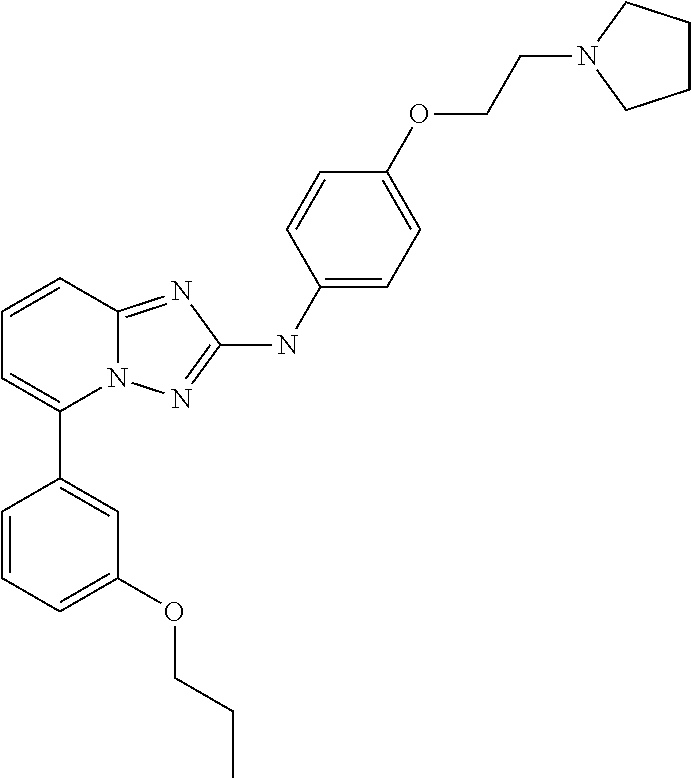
C1=CC2=NC(NC3=CC=C(OCCN4CCCC4)C=C3)=NN2C(C2=CC(OCCC)=CC=C2)=C1
